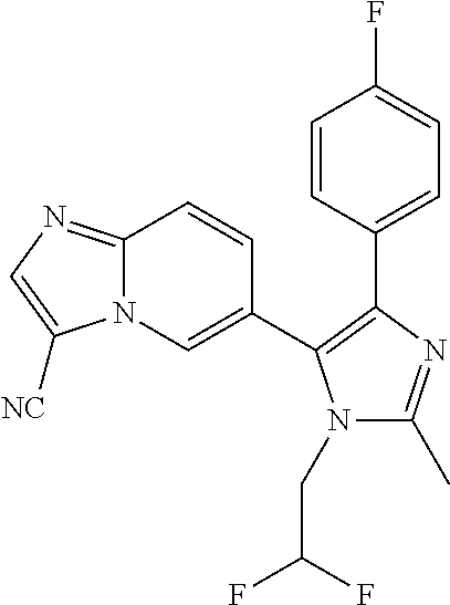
C12=NC=C([NC])N1C=C(C1=C(C3=CC=C(F)C=C3)N=C(C)N1CC(F)F)C=C2
